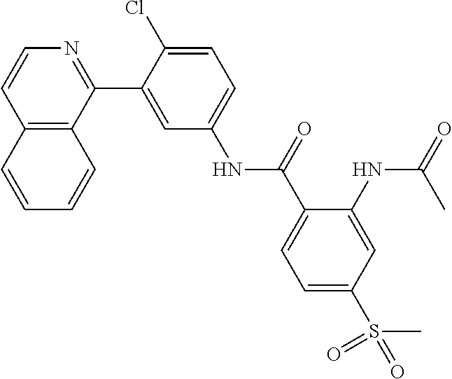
C12=C(C(C3=CC(NC(C4=CC=C(S(C)(=O)=O)C=C4NC(=O)C)=O)=CC=C3Cl)=NC=C1)C=CC=C2
